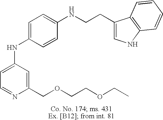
C1=C(NC2=CC=C(NCCC3=CNC4=C3C=CC=C4)C=C2)C=C(COCCOCC)N=C1
